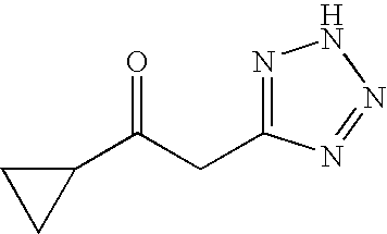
C1(C(CC2=NNN=N2)=O)CC1
